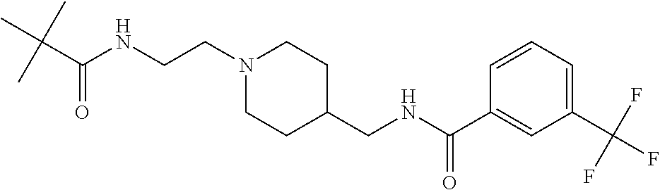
CC(C(NCCN1CCC(CNC(C2=CC(C(F)(F)F)=CC=C2)=O)CC1)=O)(C)C
